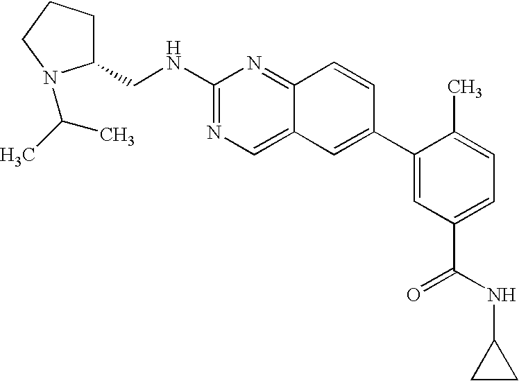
N(C1=NC=C2C(=N1)C=CC(C1=CC(C(NC3CC3)=O)=CC=C1C)=C2)CC1CCCN1C(C)C
